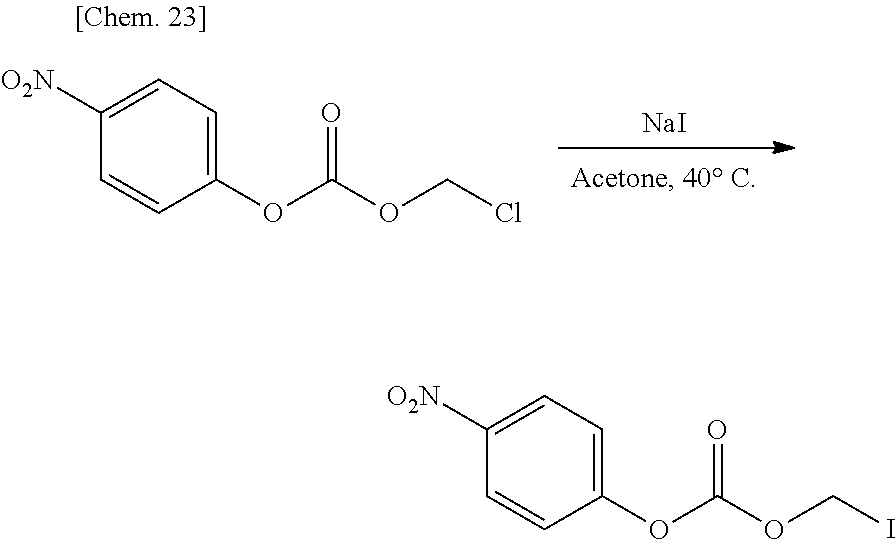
[NaI].O(C(OCCl)=O)C1=CC=C([O2N])C=C1.O(C(OCI)=O)C1=CC=C([O2N])C=C1
